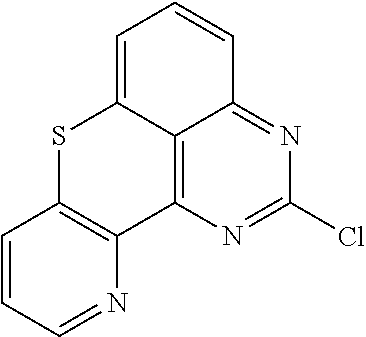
C1=CC=NC2=C1SC1=CC=CC3=NC(Cl)=NC2=C13
